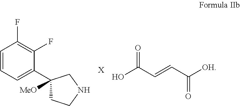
C1=CC=C(C2([MeO])CCNC2)C(F)=C1F.[X].OC(=O)C=CC(=O)[OH]
